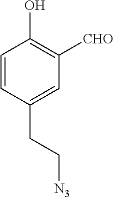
C1=CC(CC[N3])=CC([CHO])=C1O
